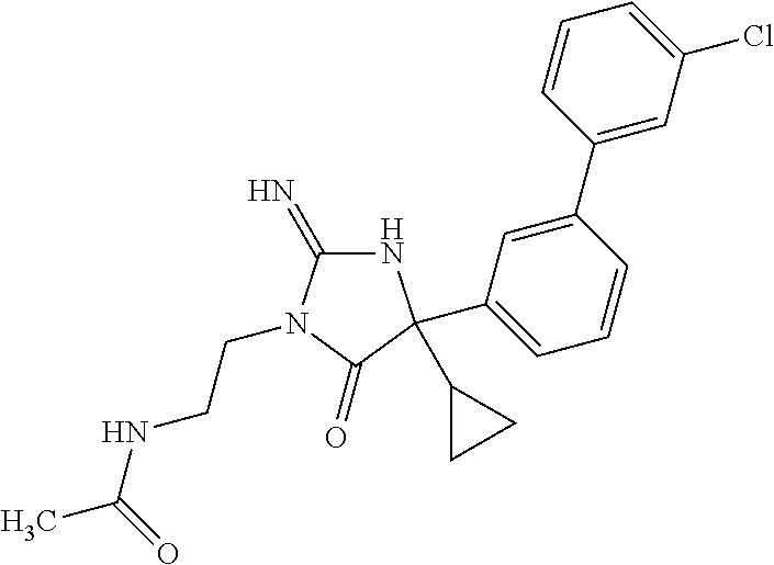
N1C(=N)N(CCNC(=O)C)C(=O)C1(C1CC1)C1=CC=CC(C2=CC(Cl)=CC=C2)=C1
